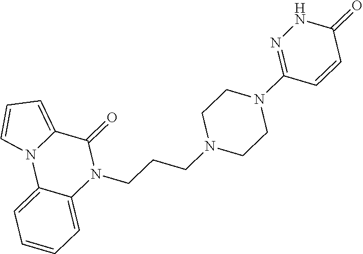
N1(CCCN2CCN(C3=NNC(=O)C=C3)CC2)C(=O)C2=CC=CN2C2=CC=CC=C12
